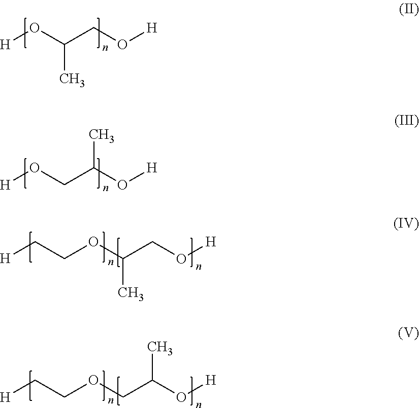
[H]OC(CO[H])C.[H]OCC(O[H])C.[H]CCOC(CO[H])C.[H]CCOCC(O[H])C
